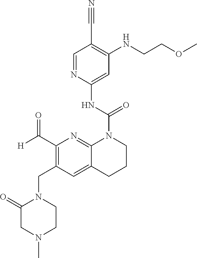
C1(C#N)=C(NCCOC)C=C(NC(=O)N2C3=NC(C([H])=O)=C(CN4C(=O)CN(C)CC4)C=C3CCC2)N=C1
